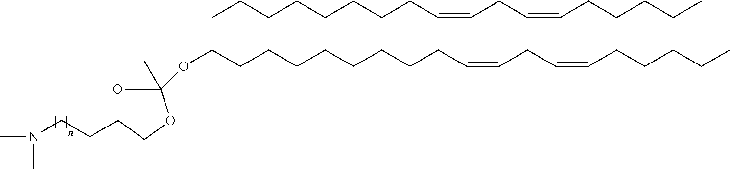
C(CCCCCCCC=CCC=CCCCCC)C(CCCCCCCCC=CCC=CCCCCC)OC1(C)OC(CCN(C)C)CO1
